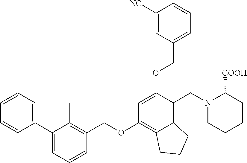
C1=CC=C(C2=CC=CC(COC3=C4C(=C(CN5CCCCC5[COOH])C(OCC5=CC=CC([NC])=C5)=C3)CCC4)=C2C)C=C1
